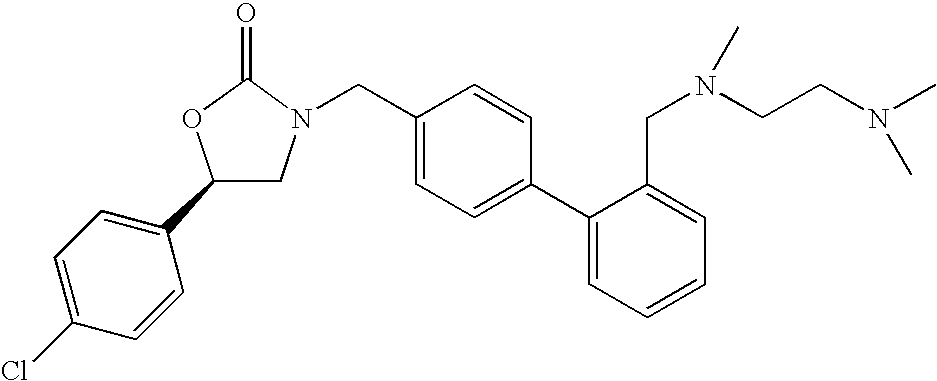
C1(C2=CC=C(Cl)C=C2)CN(CC2=CC=C(C3=CC=CC=C3CN(C)CCN(C)C)C=C2)C(=O)O1
